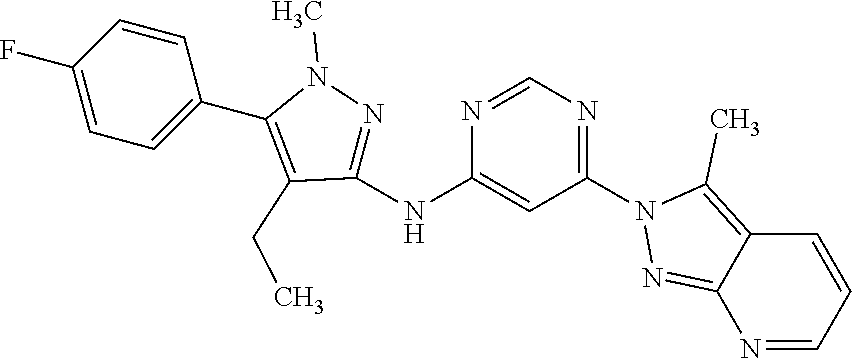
N1=CN=C(N2N=C3C(=C2C)C=CC=N3)C=C1NC1=NN(C)C(C2=CC=C(F)C=C2)=C1CC
